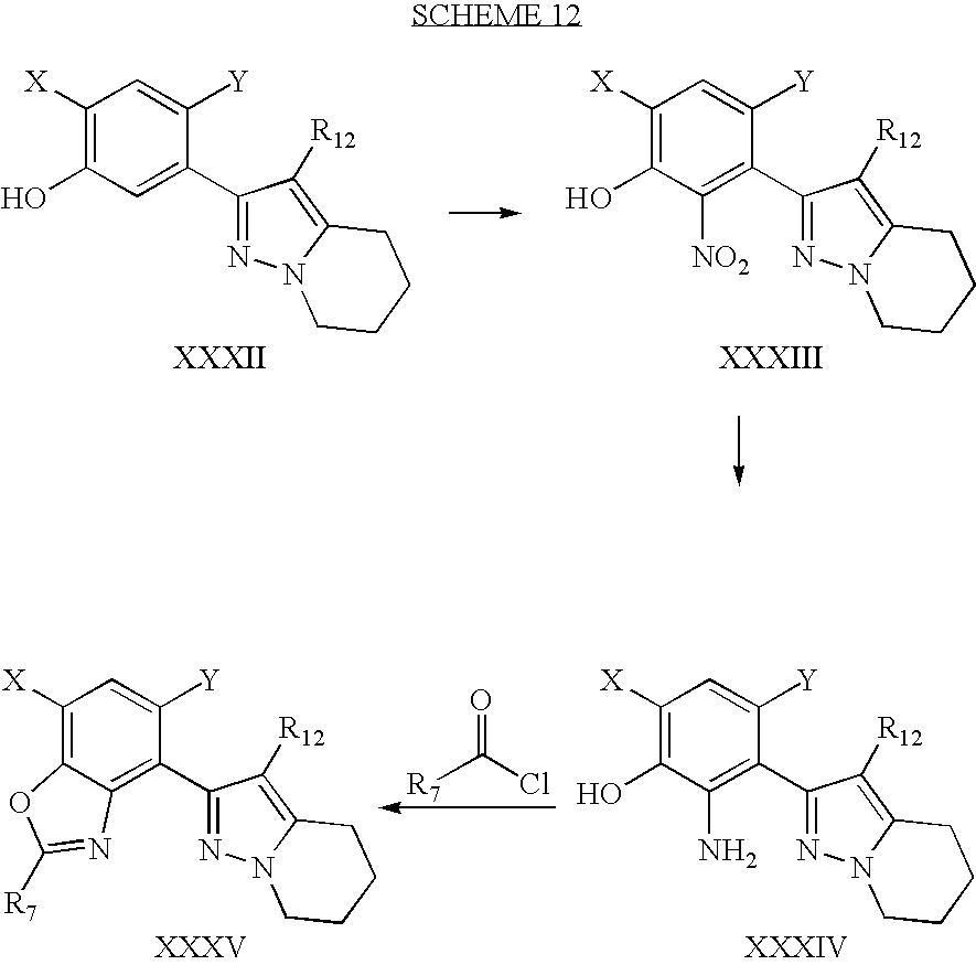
C1([X])=C(O)C=C(C2=NN3C(=C2[R12])CCCC3)C([Y])=C1.C1([X])=C(O)C([NO2])=C(C2=NN3C(=C2[R12])CCCC3)C([Y])=C1.C1([X])=C2C(=C(C3=NN4C(=C3[R12])CCCC4)C([Y])=C1)N=C([R7])O2.C1([X])=C(O)C(N)=C(C2=NN3C(=C2[R12])CCCC3)C([Y])=C1.[R7]C(Cl)=O
